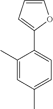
C1=COC(C2=CC=C(C)C=C2C)=C1
